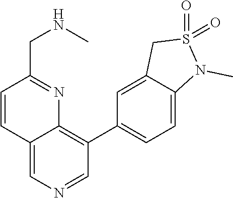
C1=CC(CNC)=NC2=C(C3=CC=C4C(=C3)CS(=O)(=O)N4C)C=NC=C12
